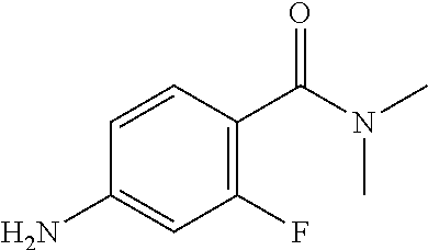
C1(F)=C(C(N(C)C)=O)C=CC(N)=C1
